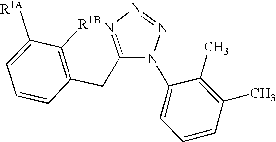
C1(CC2=C([R1B])C([R1A])=CC=C2)=NN=NN1C1=CC=CC(C)=C1C
